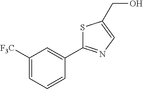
S1C(C2=CC([F3C])=CC=C2)=NC=C1CO
